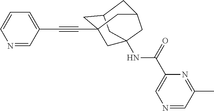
N1=CC(C#CC23CC4(NC(C5=CN=CC(C)=N5)=O)CC(C2)CC(C4)C3)=CC=C1
